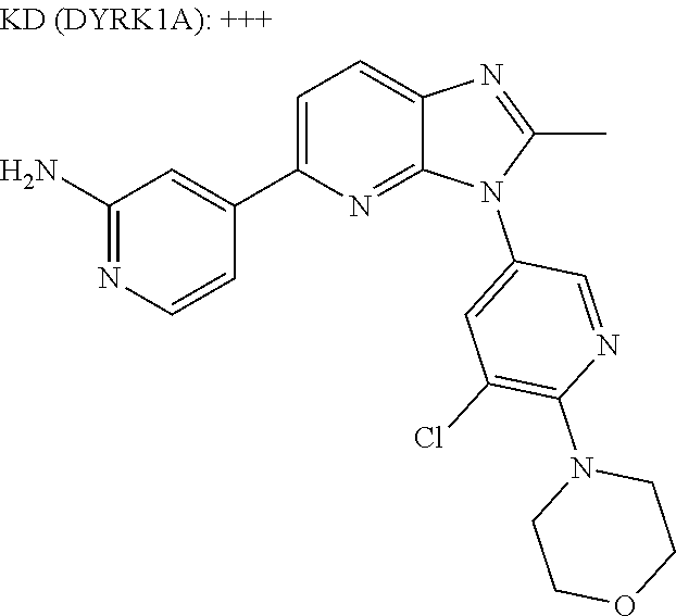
C1(C2=CC=C3N=C(C)N(C4=CC(Cl)=C(N5CCOCC5)N=C4)C3=N2)=CC(N)=NC=C1
